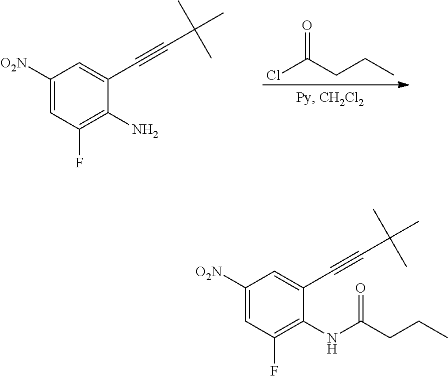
O=C(CCC)Cl.C1([O2N])=CC(F)=C(N)C(C#CC(C)(C)C)=C1.C1([O2N])=CC(F)=C(NC(CCC)=O)C(C#CC(C)(C)C)=C1
